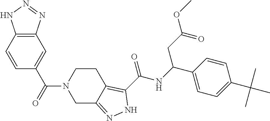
C1=CC2=C(C=C1C(=O)N1CC3=NNC(C(NC(C4=CC=C(C(C)(C)C)C=C4)CC(OC)=O)=O)=C3CC1)N=NN2
